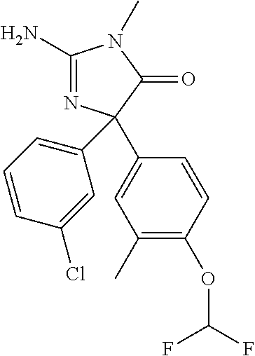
C1(N)=NC(C2=CC=CC(Cl)=C2)(C2=CC(C)=C(OC(F)F)C=C2)C(=O)N1C
